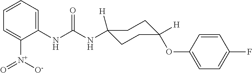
N(C(NC1=CC=CC=C1[N+]([O-])=O)=O)C1([H])CCC(OC2=CC=C(F)C=C2)([H])CC1
